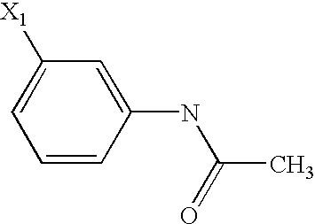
C1=CC(NC(C)=O)=CC([X1])=C1
